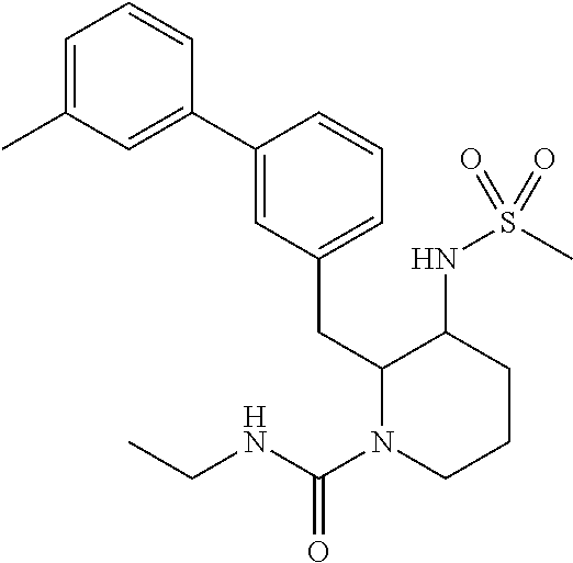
C1=C(C)C=C(C2=CC(CC3N(C(NCC)=O)CCCC3NS(C)(=O)=O)=CC=C2)C=C1
